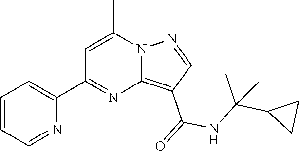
C12=C(C(=O)NC(C3CC3)(C)C)C=NN1C(C)=CC(C1=CC=CC=N1)=N2
